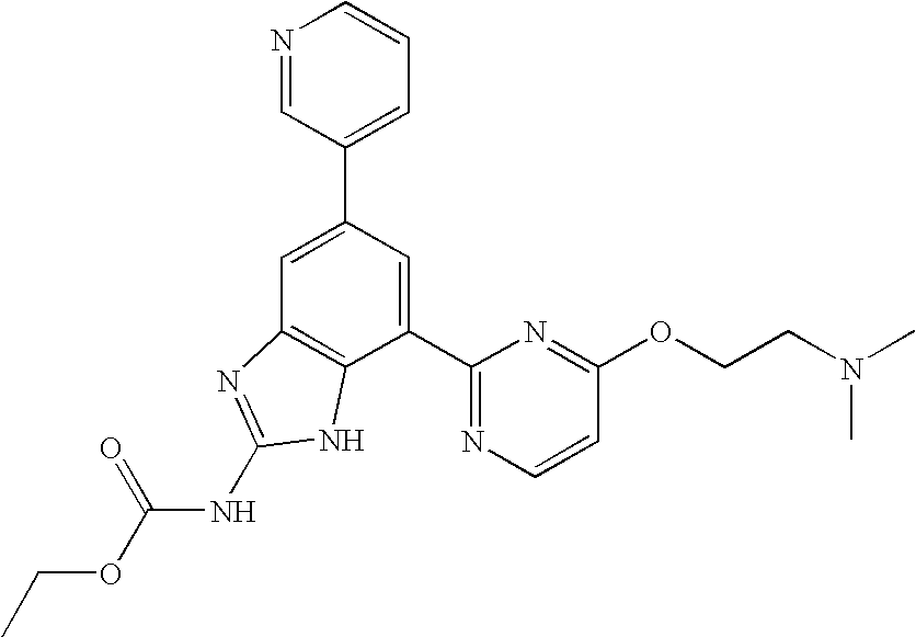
C1=C(C2=CC=CN=C2)C=C(C2=NC=CC(OCCN(C)C)=N2)C2=C1N=C(NC(OCC)=O)N2
